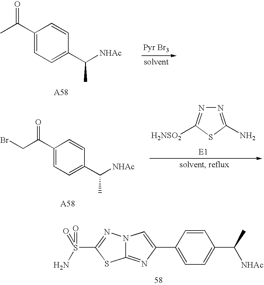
N12C(=NC(C3=CC=C(C(C)[NHAc])C=C3)=C1)SC(S(=O)(=O)N)=N2.C1(C(C)=O)=CC=C(C([NHAc])C)C=C1.N1=C(N)SC([H2NSO2])=N1.C1(C(CBr)=O)=CC=C(C([NHAc])C)C=C1
